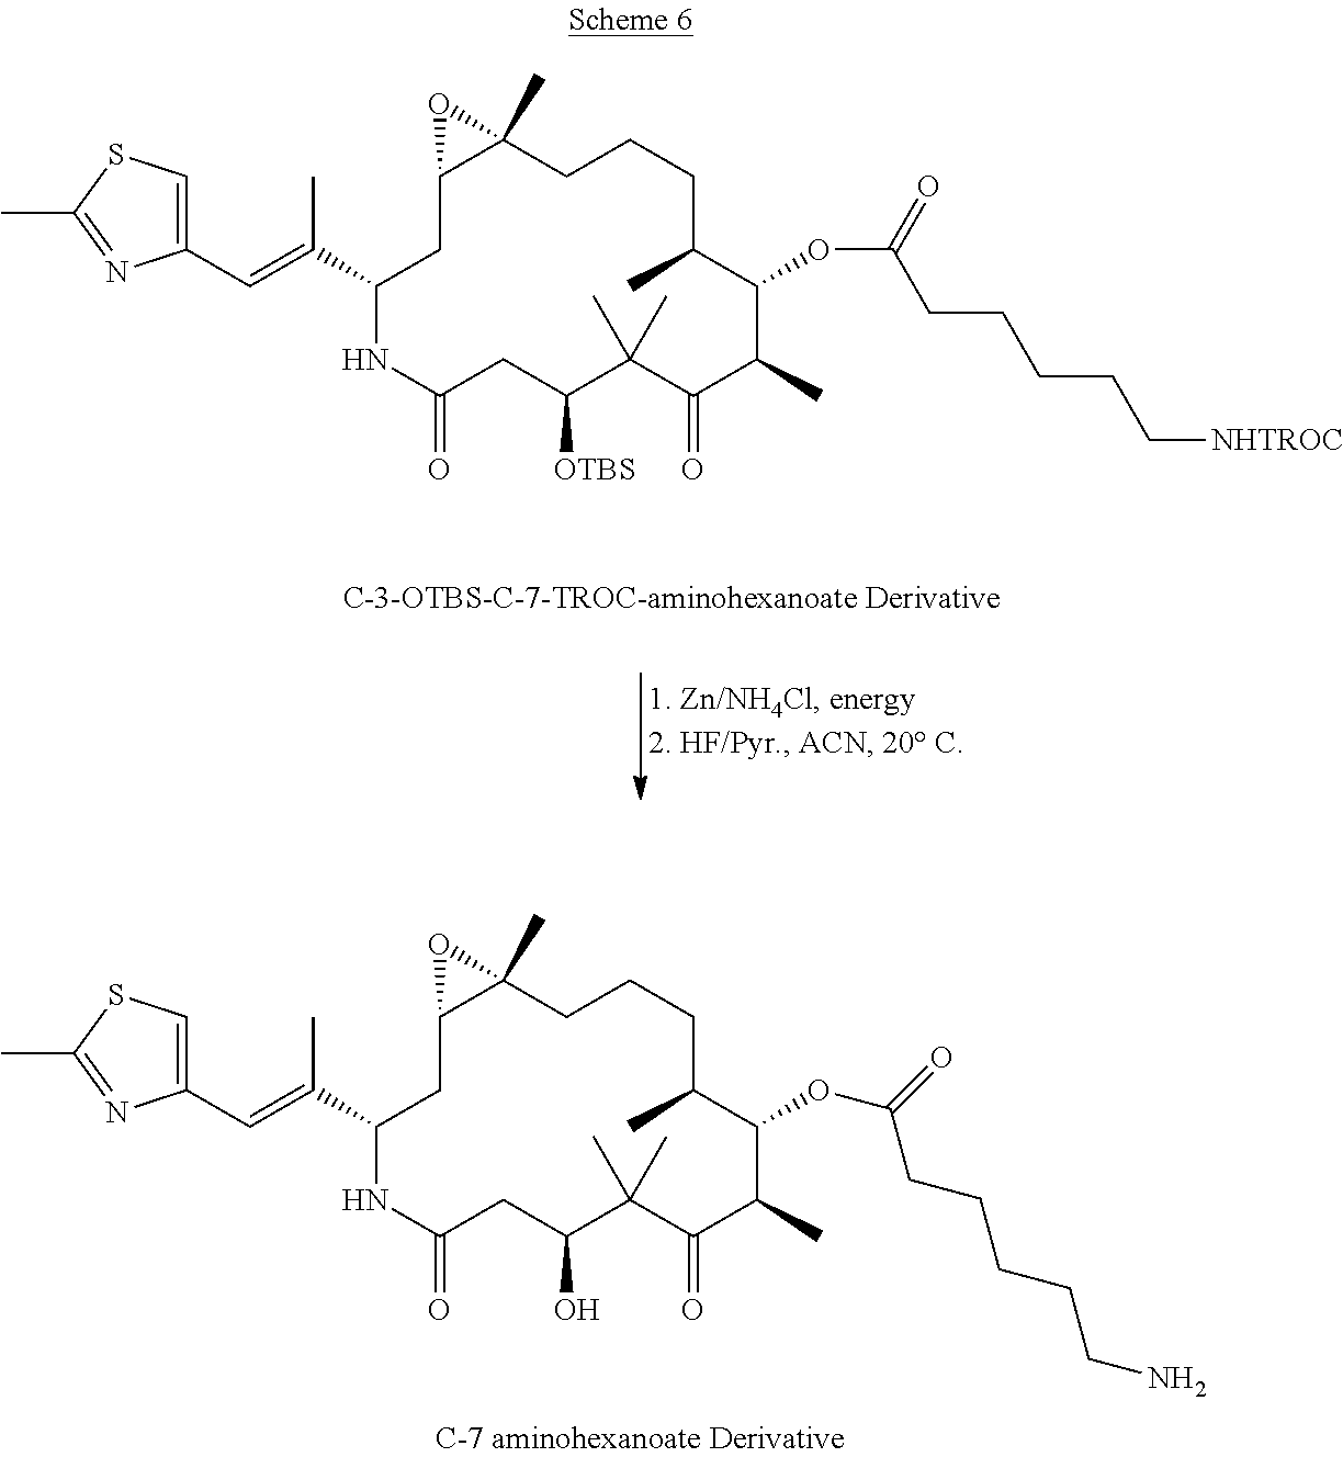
C1(C=C(C2NC(=O)CC([OTBS])C(C)(C)C(=O)C(C)C(OC(=O)CCCCC[NHTROC])C(C)CCCC3(C)C(C2)O3)C)=CSC(C)=N1.C1(C=C(C2NC(=O)CC(O)C(C)(C)C(=O)C(C)C(OC(=O)CCCCCN)C(C)CCCC3(C)C(C2)O3)C)=CSC(C)=N1
